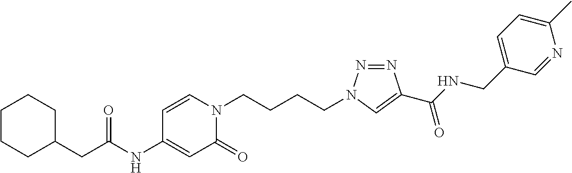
C(C(NC1=CC(=O)N(CCCCN2N=NC(C(NCC3=CC=C(C)N=C3)=O)=C2)C=C1)=O)C1CCCCC1
